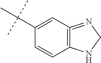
C12=C(C=CC(C(C)(C)C)=C1)NCN=2
